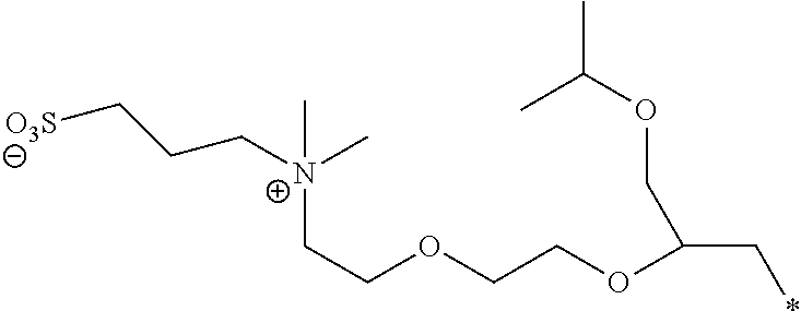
C(OCCOC(C*)COC(C)C)C[N+](CCC[O3S])(C)C
